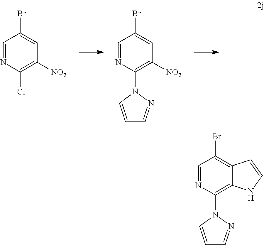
C1=NC(Cl)=C([NO2])C=C1Br.C1=NC(N2C=CC=N2)=C([NO2])C=C1Br.C1=NC(N2C=CC=N2)=C2C(=C1Br)C=CN2
